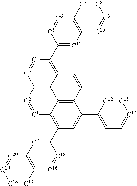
[C6]1=[C5]C(C2=C3C4=C([C3]=[C4]2)[C2]=[C1]C2=C(C5=[C21]C([C20]=[C19][C18])=C([C17])[C16]=[C15]5)C=C(C([C12])=CC=[C14][C13])C(=C42)C=C3)=[C11]C2=C1[C7]=[C8][C9]=[C10]2
